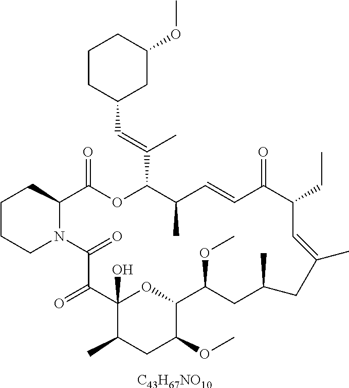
[C43H67NO10].C1CCN2C(C1)C(=O)OC(C(=CC1CC(OC)CCC1)C)C(C)C=CC(=O)C(CC)C=C(C)CC(C)CC(OC)C1OC(O)(C(=O)C2=O)C(C)CC1OC
